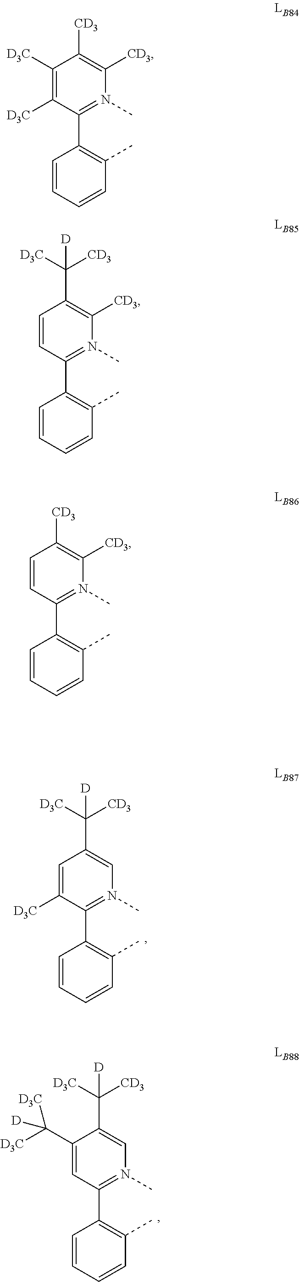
C1=C([D3C])C(C2=C(C)C=CC=C2)=N(C)C=C1C([D3C])([CD3])[D].C1(C([D3C])([D3C])[D])=CC(C2=C(C)C=CC=C2)=N(C)C=C1C([D3C])([CD3])[D].C1([D3C])=C([D3C])C(C2=C(C)C=CC=C2)=N(C)C([CD3])=C1[CD3].C1=CC(C2=C(C)C=CC=C2)=N(C)C([CD3])=C1C([D3C])([CD3])[D].C1=CC(C2=C(C)C=CC=C2)=N(C)C([CD3])=C1[CD3]
